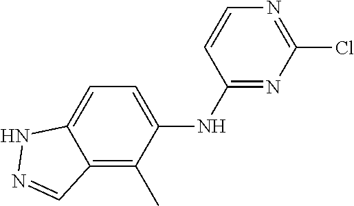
N1N=CC2=C(C)C(NC3=NC(Cl)=NC=C3)=CC=C12
